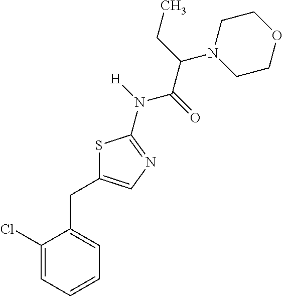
C1(Cl)=CC=CC=C1CC1=CN=C(N([H])C(=O)C(CC)N2CCOCC2)S1
